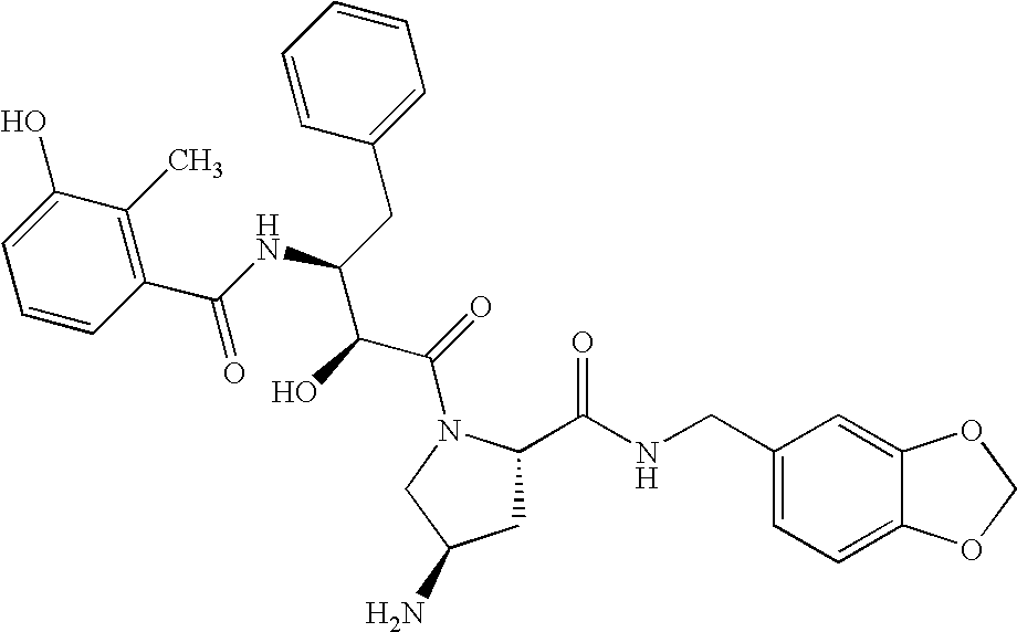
C1C(C(NCC2=CC=C3C(=C2)OCO3)=O)N(C(=O)C(C(NC(C2=C(C)C(O)=CC=C2)=O)CC2=CC=CC=C2)O)CC1N
